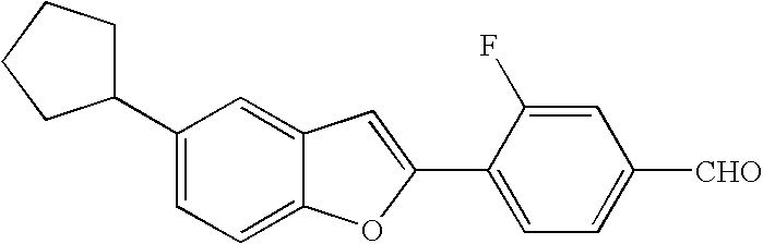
C1=C(F)C(C2=CC3=CC(C4CCCC4)=CC=C3O2)=CC=C1[CHO]
